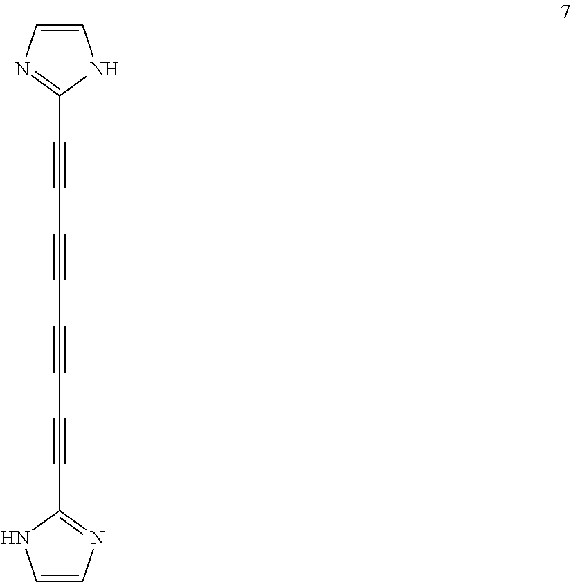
C1=CN=C(C#CC#CC#CC#CC2=NC=CN2)N1
